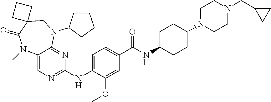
C1=C(NC2=NC=C3C(=N2)N(C2CCCC2)CC2(C(=O)N3C)CCC2)C(OC)=CC(C(NC2CCC(N3CCN(CC4CC4)CC3)CC2)=O)=C1
